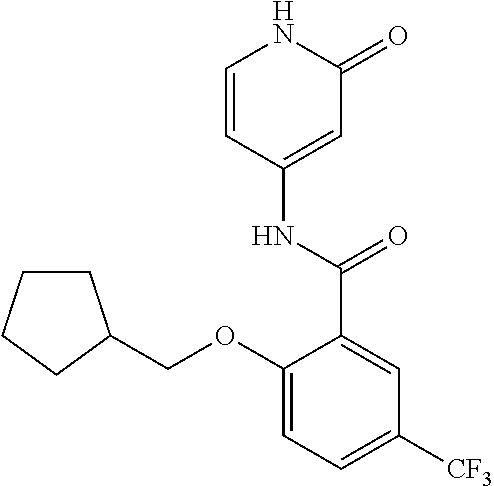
C1=CC(NC(C2=CC([CF3])=CC=C2OCC2CCCC2)=O)=CC(=O)N1
